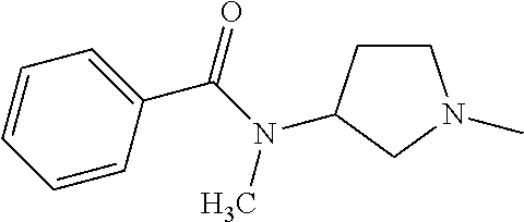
C1C(N(C(C2=CC=CC=C2)=O)C)CN(C)C1
